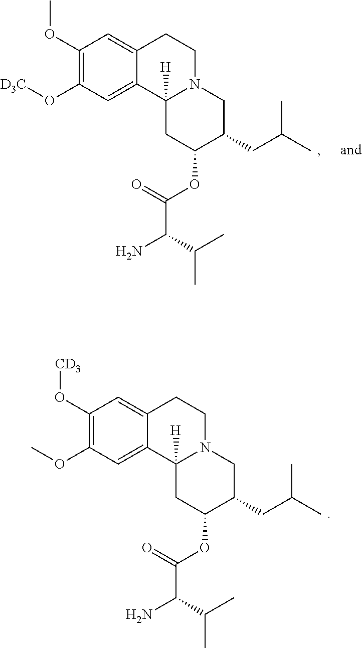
C1(O[CD3])=C(OC)C=C2C(=C1)CCN1C2([H])CC(OC(C(N)C(C)C)=O)C(CC(C)C)C1.C1(OC)=C(O[D3C])C=C2C(=C1)CCN1C2([H])CC(OC(C(N)C(C)C)=O)C(CC(C)C)C1
